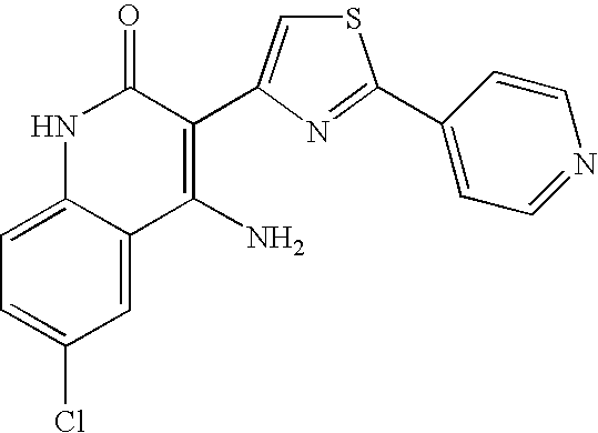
C1=C2C(=CC=C1Cl)NC(=O)C(C1=CSC(C3=CC=NC=C3)=N1)=C2N
